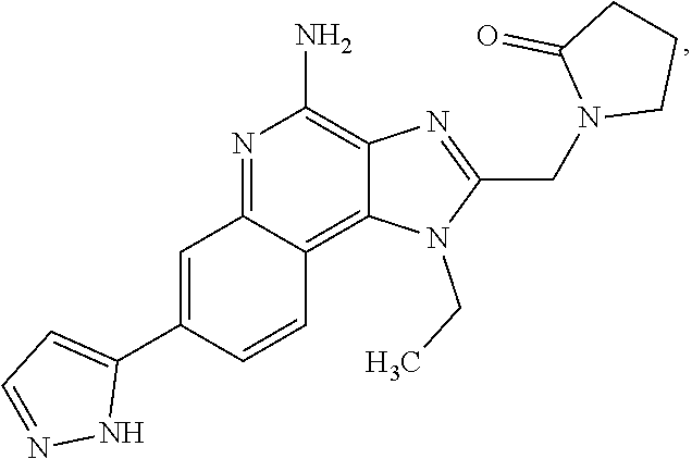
N1=C2C(=C3C(=C1N)N=C(CN1CCCC1=O)N3CC)C=CC(C1=CC=NN1)=C2
